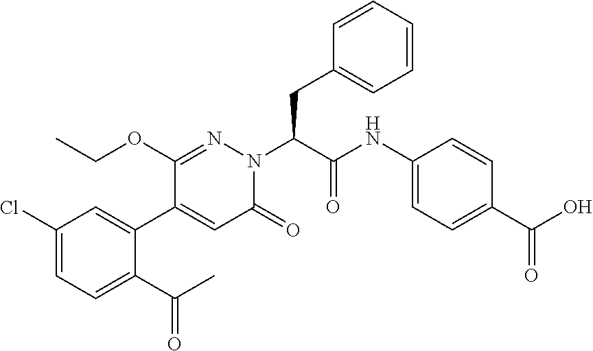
C1(Cl)=CC=C(C(C)=O)C(C2=CC(=O)N(C(CC3=CC=CC=C3)C(NC3=CC=C(C(O)=O)C=C3)=O)N=C2OCC)=C1
